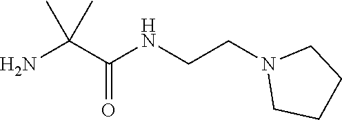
C1CN(CCNC(C(C)(C)N)=O)CC1
